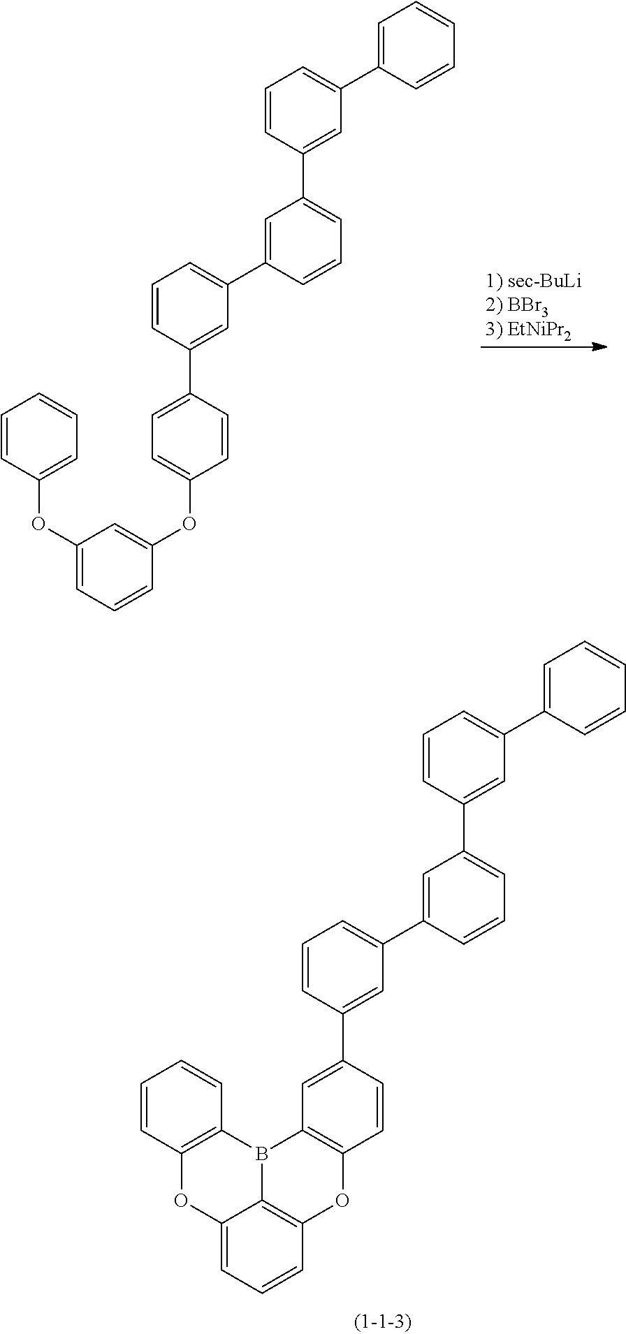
C1=C(C2=CC(C3=CC(C4=CC(C5=CC=CC=C5)=CC=C4)=CC=C3)=CC=C2)C=CC2=C1B1C3=C(O2)C=CC=C3OC2=C1C=CC=C2.C1=C(C2=CC(C3=CC(C4=CC(C5=CC=CC=C5)=CC=C4)=CC=C3)=CC=C2)C=CC(OC2=CC(OC3=CC=CC=C3)=CC=C2)=C1
